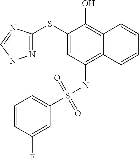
N1=C(SC2=CC(NS(C3=CC=CC(F)=C3)(=O)=O)=C3C(=C2O)C=CC=C3)N=CN1
